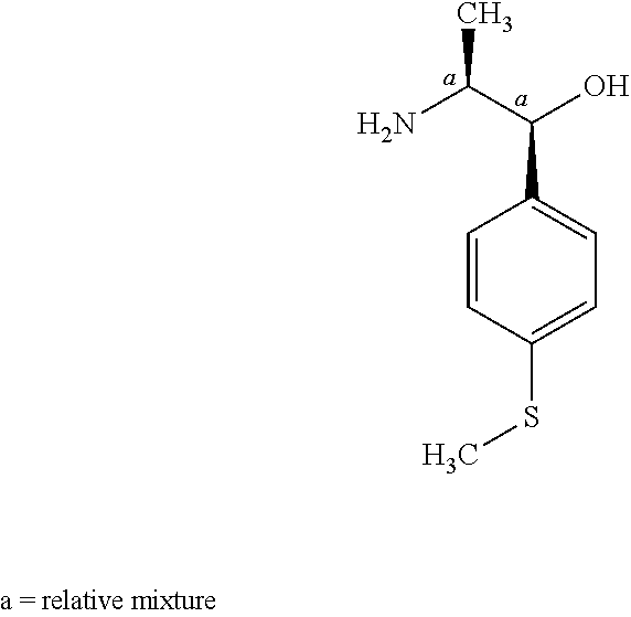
C1=C(SC)C=CC(C(C(N)C)O)=C1
